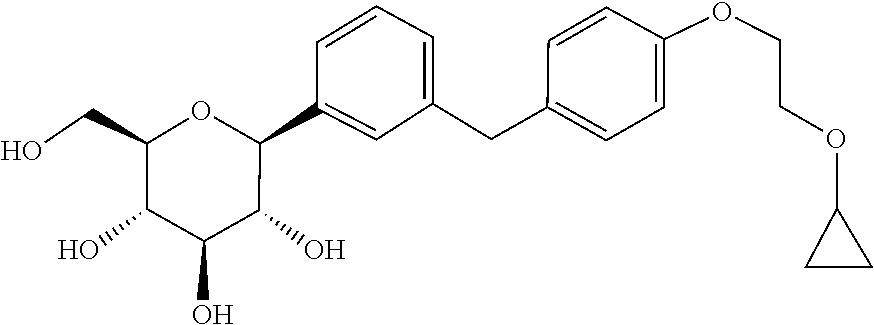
C1(CC2=CC=CC(C3C(O)C(O)C(O)C(CO)O3)=C2)=CC=C(OCCOC2CC2)C=C1
